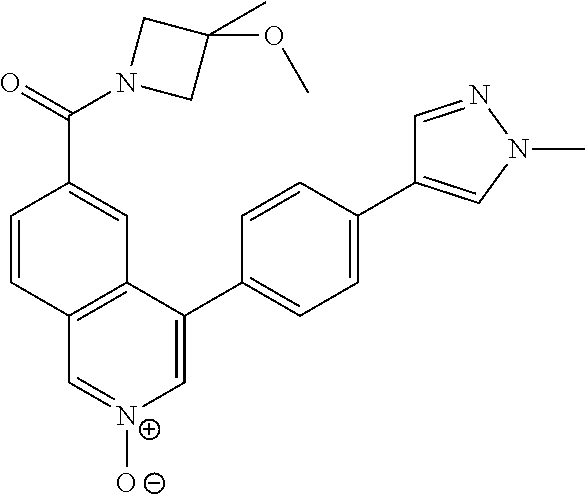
C1(C2=CC=C(C3=CN(C)N=C3)C=C2)=C[N+]([O-])=CC2=C1C=C(C(N1CC(C)(OC)C1)=O)C=C2
